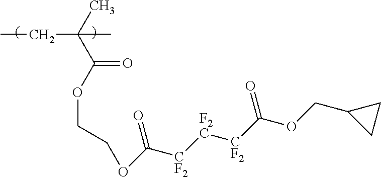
CCC(C(OCCOC([CF2][F2C][CF2]C(OCC1CC1)=O)=O)=O)(C)C
